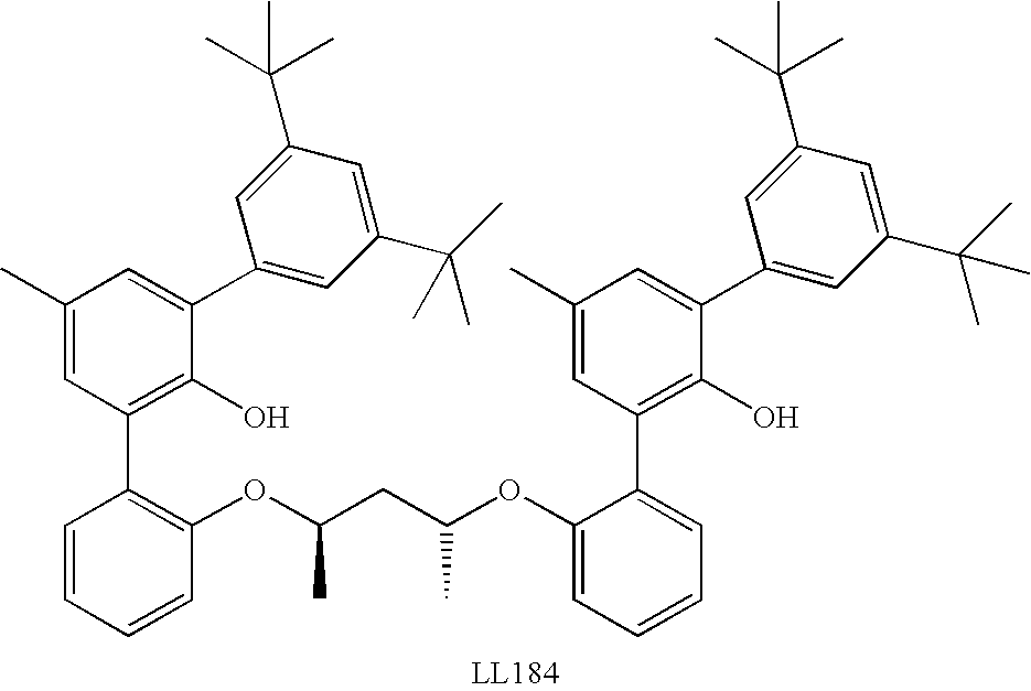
C1=CC=CC(OC(CC(OC2=CC=CC=C2C2=C(O)C(C3=CC(C(C)(C)C)=CC(C(C)(C)C)=C3)=CC(C)=C2)C)C)=C1C1=C(O)C(C2=CC(C(C)(C)C)=CC(C(C)(C)C)=C2)=CC(C)=C1
